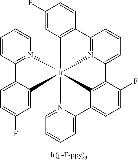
C1=CC2=N(C=C1)[Ir]134(C5=CC(F)=CC=C25)N2=C(C=CC=C2C2=C1C(=CC=C2F)C1=CC=CC=N31)C1=C4C=C(F)C=C1
